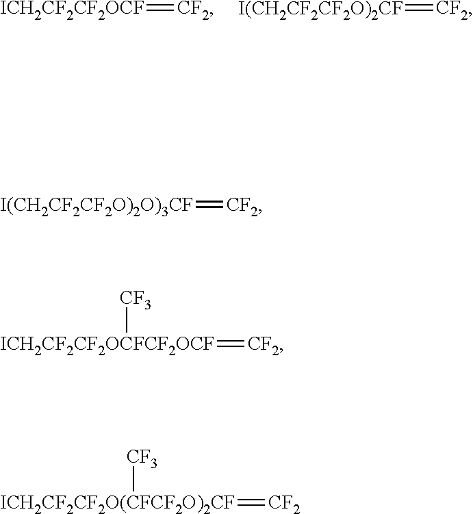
[ICH2CF2CF2OCF]=[CF2].[I(CH2CF2CF2O)2CF]=[CF2].[I(CH2CF2CF2O)2O)3CF]=[CF2].[ICH2CF2CF2OCFCF2OCF](=[CF2])[CF3].[ICH2CF2CF2O(CFCF2O)2CF](=[CF2])[CF3]
